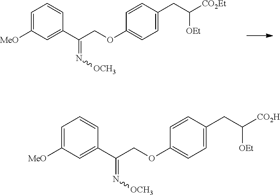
C1=CC(CC([CO2Et])[OEt])=CC=C1OCC(C1=CC([MeO])=CC=C1)=N[OCH3].C1=CC(CC([CO2H])[OEt])=CC=C1OCC(C1=CC([MeO])=CC=C1)=N[OCH3]
